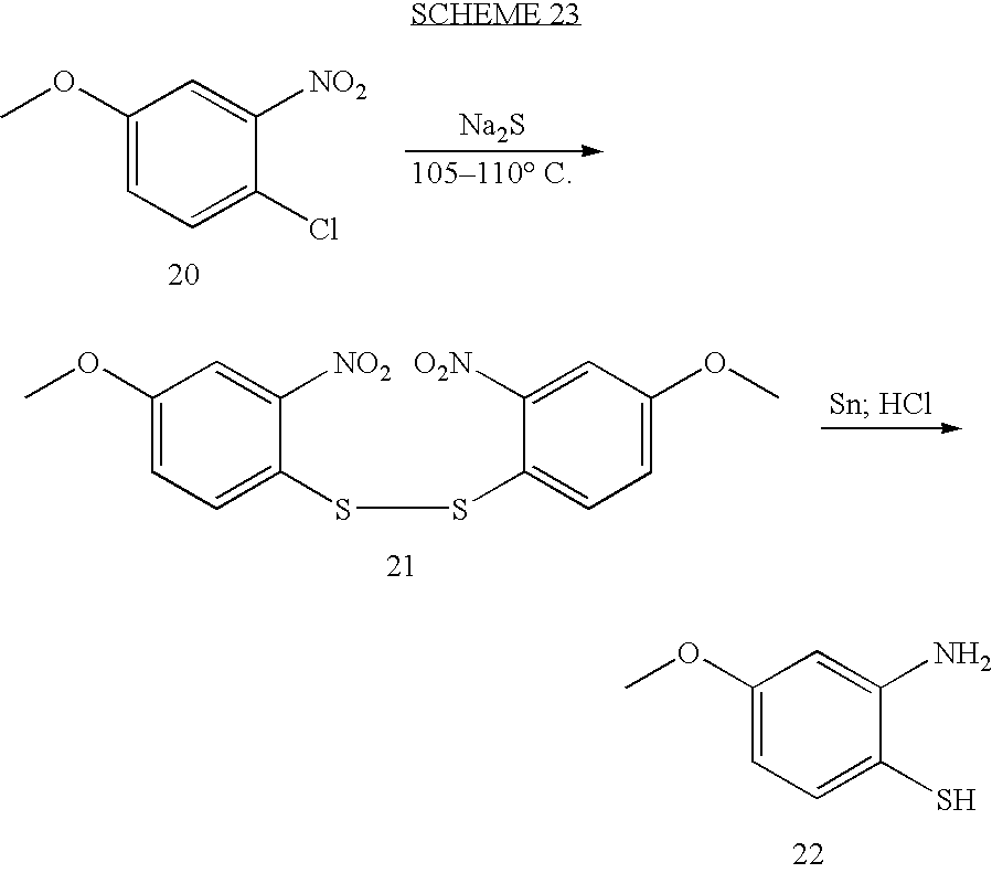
C1(OC)=CC=C(Cl)C([NO2])=C1.[Na2S].C1(OC)=CC=C(SSC2=CC=C(OC)C=C2[O2N])C([NO2])=C1.C1(OC)=CC=C(S)C(N)=C1
